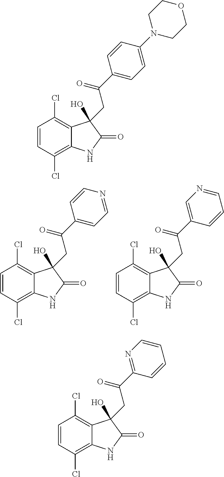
C1=CC(Cl)=C2C(=C1Cl)C(O)(CC(=O)C1=CC=C(N3CCOCC3)C=C1)C(=O)N2.C1=CC(Cl)=C2C(=C1Cl)C(O)(CC(=O)C1=NC=CC=C1)C(=O)N2.C1=CC(Cl)=C2C(=C1Cl)C(O)(CC(=O)C1=CC=NC=C1)C(=O)N2.C1=CC(Cl)=C2C(=C1Cl)C(O)(CC(=O)C1=CN=CC=C1)C(=O)N2
